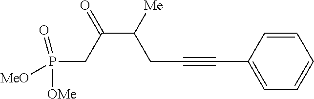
C(C([Me])CC#CC1=CC=CC=C1)(CP([OMe])([MeO])=O)=O
